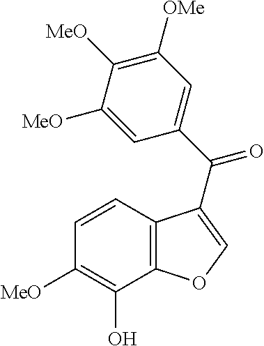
C12=C(C=CC([MeO])=C1O)C(C(C1=CC([OMe])=C([MeO])C([MeO])=C1)=O)=CO2
